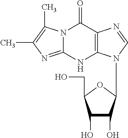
C1(O)C(O)C(N2C3=C(N=C2)C(=O)N2C(=NC(C)=C2C)N3)OC1CO
